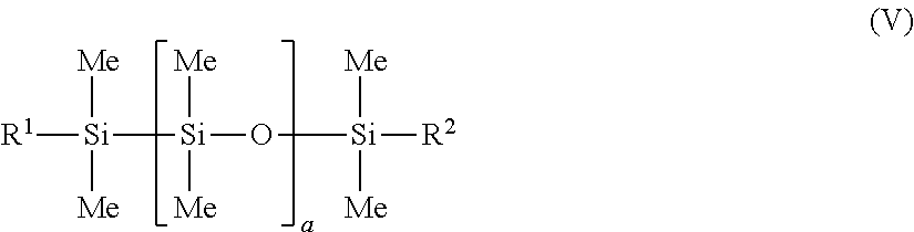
[Si](O[Si]([R2])([Me])[Me])([Me])([Me])[Si]([R1])([Me])[Me]
